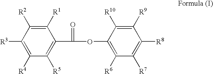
C1([R1])=C([R2])C([R3])=C([R4])C([R5])=C1C(=O)OC1=C([R6])C([R7])=C([R8])C([R9])=C1[R10]
